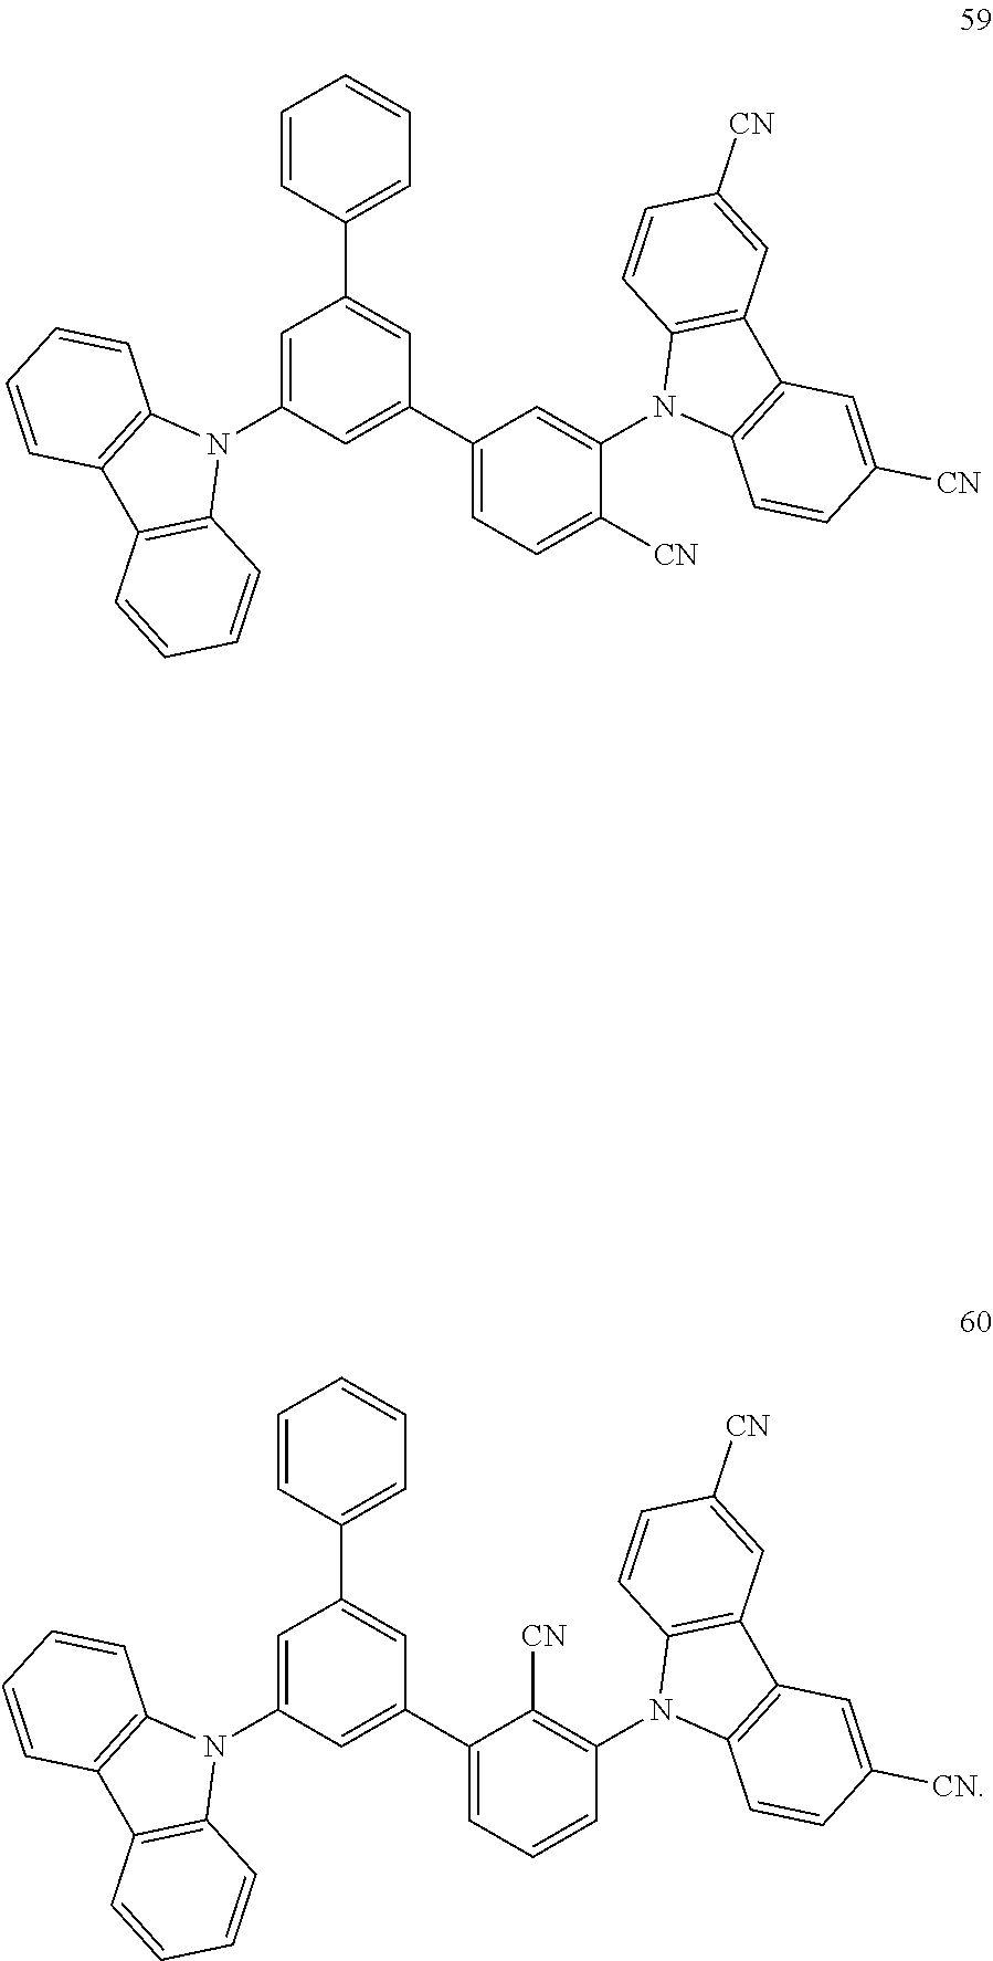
C1=CC(C2=CC(C3=CC=C([CN])C(N4C5=C(C6=C4C=CC([CN])=C6)C=C([CN])C=C5)=C3)=CC(N3C4=C(C5=C3C=CC=C5)C=CC=C4)=C2)=CC=C1.C1=CC(C2=CC(C3=CC=CC(N4C5=C(C6=C4C=CC([CN])=C6)C=C([CN])C=C5)=C3[CN])=CC(N3C4=C(C5=C3C=CC=C5)C=CC=C4)=C2)=CC=C1
